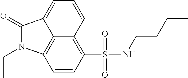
C12=C(S(=O)(=O)NCCCC)C=CC3=C1C(=CC=C2)C(=O)N3CC
